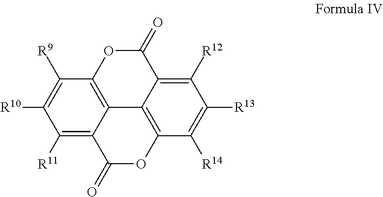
C1(=O)OC2=C3C4=C(OC(=O)C3=C([R11])C([R10])=C2[R9])C([R14])=C([R13])C([R12])=C14
